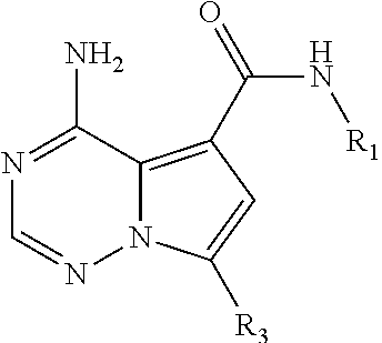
C12=C(C([H N][R1])=O)C=C([R3])N1N=CN=C2N
